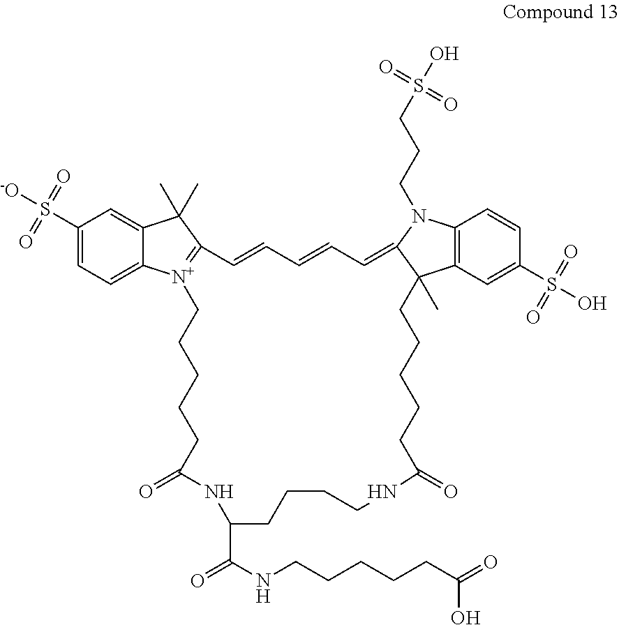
C1(S([-O])(=O)=O)=CC=C2C(=C1)C(C)(C)C1=[N+]2CCCCCC(=O)NC(C(NCCCCCC(=O)O)=O)CCCCNC(=O)CCCCCC2(C)C3=C(N(CCCS(O)(=O)=O)C2=CC=CC=C1)C=CC(S(O)(=O)=O)=C3
